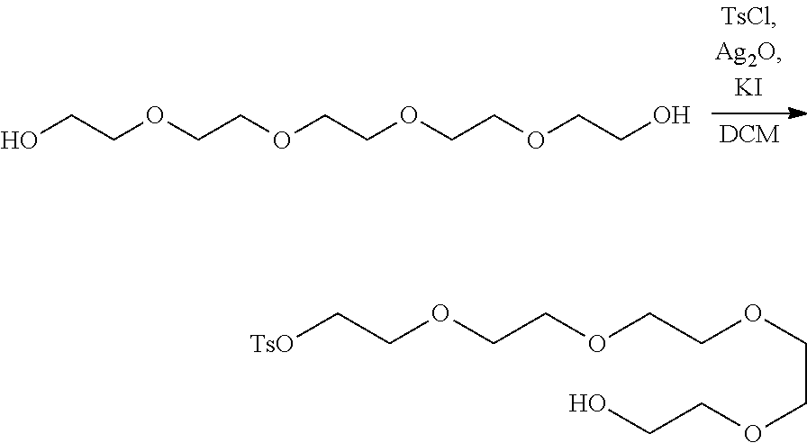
C(COCCOCCOCCOCCO)O.C(COCCOCCOCCOCCO)[TsO]
